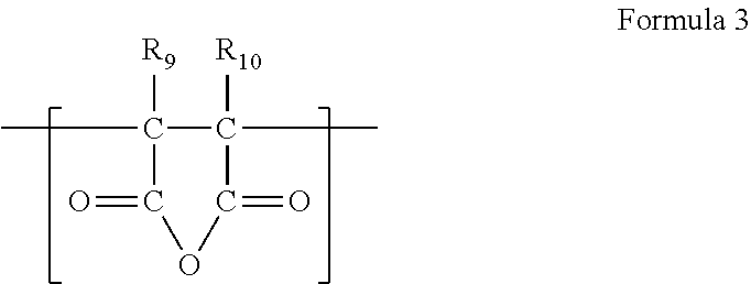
CC1([R9])C(C)([R10])C(=O)OC1=O
